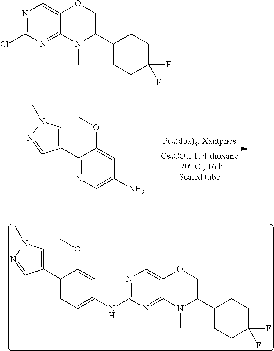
N1=C(Cl)N=C2C(=C1)OCC(C1CCC(F)(F)CC1)N2C.C1(C2=NC=C(N)C=C2OC)=CN(C)N=C1.C1(C2=CC=C(NC3=NC=C4C(=N3)N(C)C(C3CCC(F)(F)CC3)CO4)C=C2OC)=CN(C)N=C1
